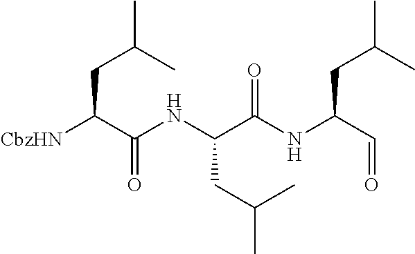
[CbzHN]C(C(NC(C(NC(C=O)CC(C)C)=O)CC(C)C)=O)CC(C)C
